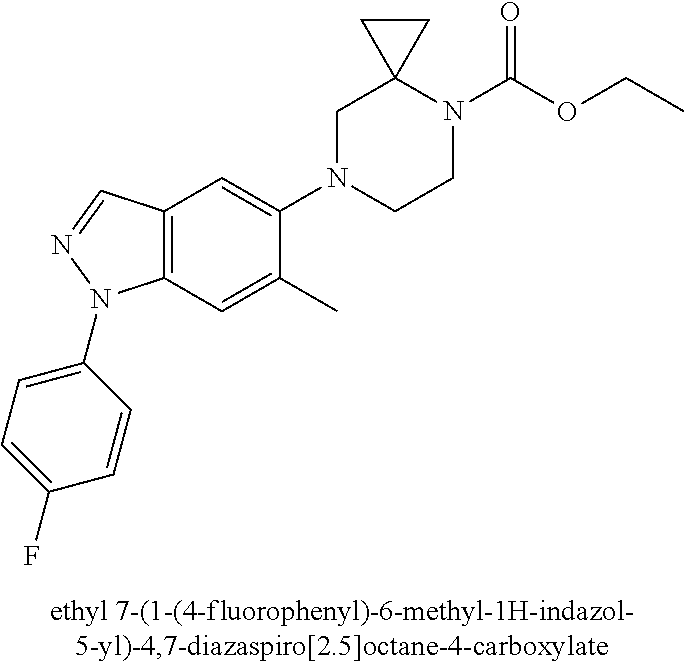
C1N(C2=CC3=C(C=C2C)N(C2=CC=C(F)C=C2)N=C3)CCN(C(OCC)=O)C12CC2
